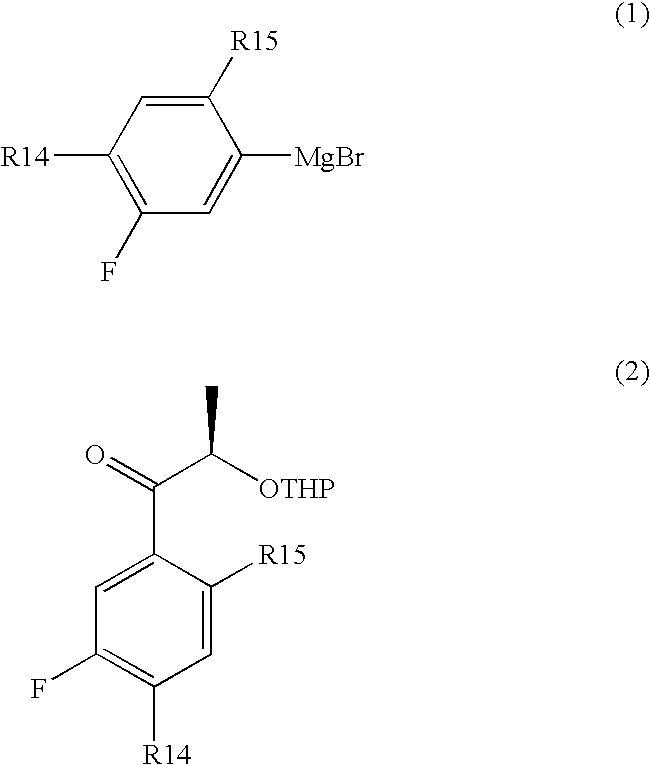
C1([R14])=C(F)C=C([MgBr])C([R15])=C1.C1(F)=C([R14])C=C([R15])C(C(=O)C([OTHP])C)=C1
